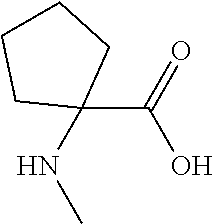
C(C1(NC)CCCC1)(O)=O
